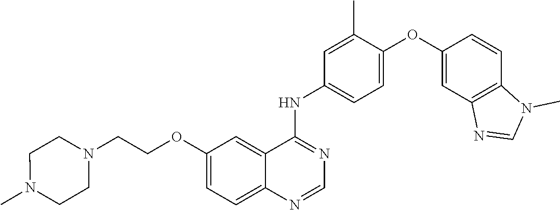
C1=C(OC2=CC3=C(C=C2)N(C)C=N3)C(C)=CC(NC2=NC=NC3=CC=C(OCCN4CCN(C)CC4)C=C23)=C1
